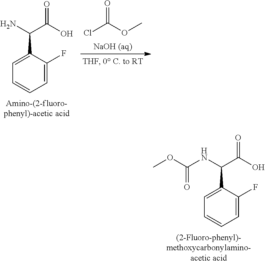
C1=C(C(NC(OC)=O)C(O)=O)C(F)=CC=C1.ClC(OC)=O.C1=C(C(N)C(O)=O)C(F)=CC=C1
